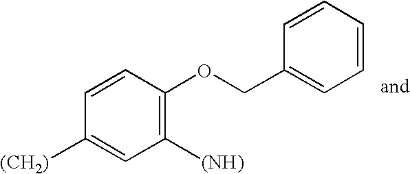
C1([(NH)])=C(OCC2=CC=CC=C2)C=CC([(CH2)])=C1
